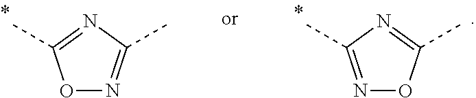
O1N=C(C)N=C1C.N1=C(C)N=C(C)O1
